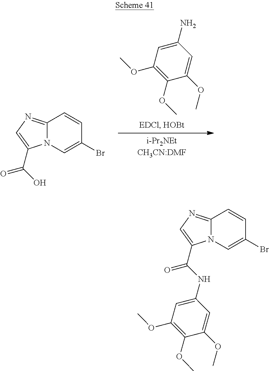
C1(N)=CC(OC)=C(OC)C(OC)=C1.C12=NC=C(C(O)=O)N1C=C(Br)C=C2.C12=NC=C(C(NC3=CC(OC)=C(OC)C(OC)=C3)=O)N1C=C(Br)C=C2
